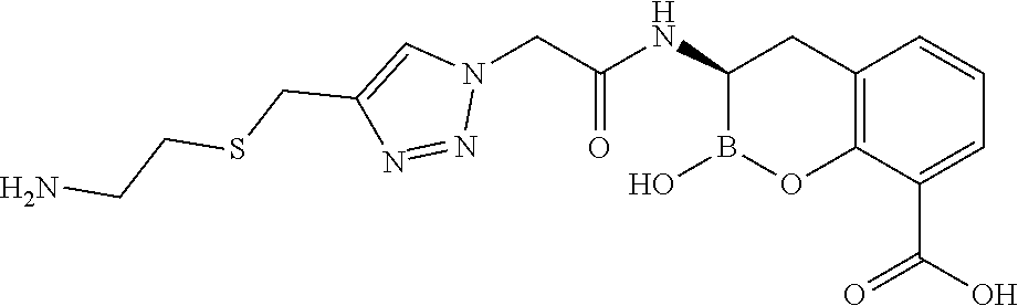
C12=C(C(C(O)=O)=CC=C1)OB(O)C(NC(=O)CN1C=C(CSCCN)N=N1)C2
